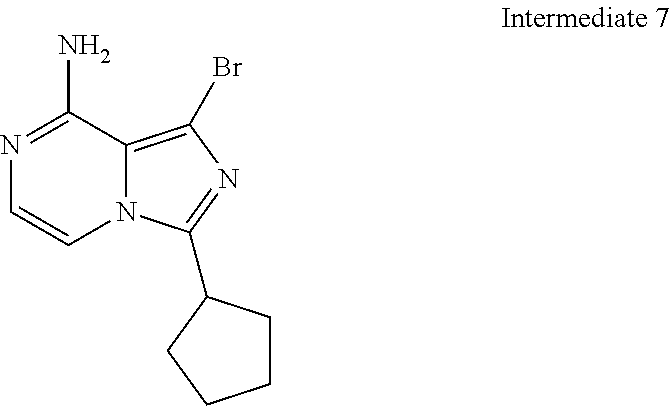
C1(N)=NC=CN2C1=C(Br)N=C2C1CCCC1
